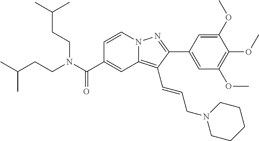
C1=CN2C(=C(C=CCN3CCCCC3)C(C3=CC(OC)=C(OC)C(OC)=C3)=N2)C=C1C(N(CCC(C)C)CCC(C)C)=O
